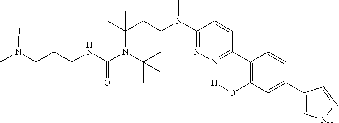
N(C(N1C(C)(C)CC(N(C2=NN=C(C3=C(O[H])C=C(C4=CNN=C4)C=C3)C=C2)C)CC1(C)C)=O)CCCN(C)[H]
